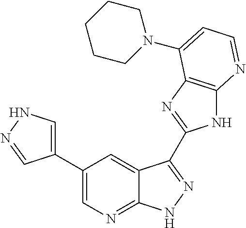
C1(C2=CN=C3C(=C2)C(C2=NC4=C(N2)N=CC=C4N2CCCCC2)=NN3)=CNN=C1
